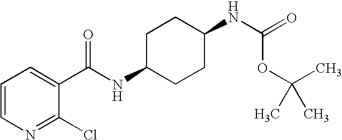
C1C(NC(C2=CC=CN=C2Cl)=O)CCC(NC(OC(C)(C)C)=O)C1
